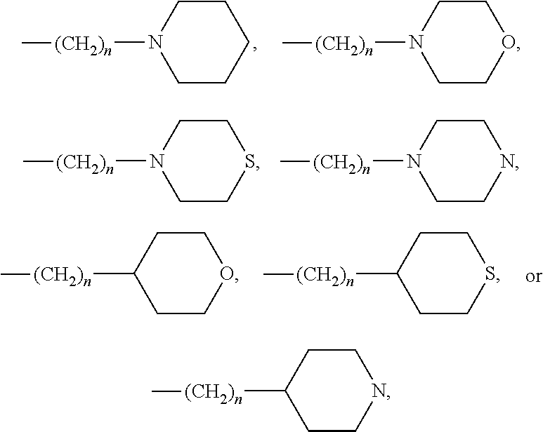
C1CC([(CH2)n]C)CCN1.C1CN([(CH2)n]C)CCC1.C1CN([(CH2)n]C)CCO1.C1CN([(CH2)n]C)CCS1.C1CN([(CH2)n]C)CCN1.C1CC([(CH2)n]C)CCO1.C1CC([(CH2)n]C)CCS1
